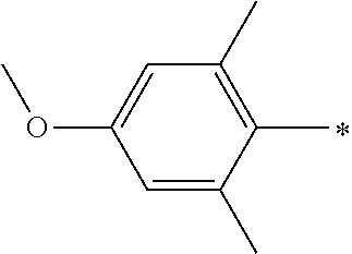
C1=C(C)C(C)=C(C)C=C1OC
